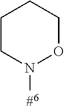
C1CN([#6])OCC1
